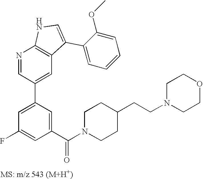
N1=CC(C2=CC(F)=CC(C(N3CCC(CCN4CCOCC4)CC3)=O)=C2)=CC2=C1NC=C2C1=CC=CC=C1OC
